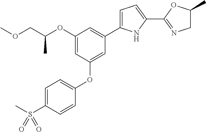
C1(OC(COC)C)=CC(OC2=CC=C(S(C)(=O)=O)C=C2)=CC(C2=CC=C(C3=NCC(C)O3)N2)=C1
